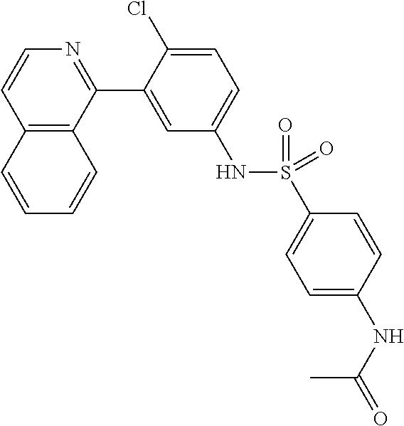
C12=C(C(C3=CC(NS(C4=CC=C(NC(=O)C)C=C4)(=O)=O)=CC=C3Cl)=NC=C1)C=CC=C2
